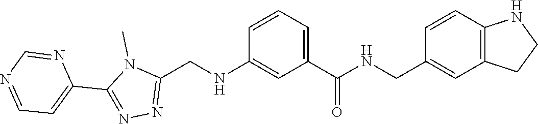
CN1C(C2=CC=NC=N2)=NN=C1CNC1=CC(C(NCC2=CC3=C(C=C2)NCC3)=O)=CC=C1
